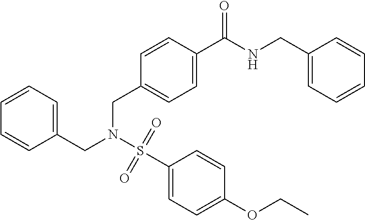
C1=CC=CC(CN(S(C2=CC=C(OCC)C=C2)(=O)=O)CC2=CC=C(C(NCC3=CC=CC=C3)=O)C=C2)=C1
